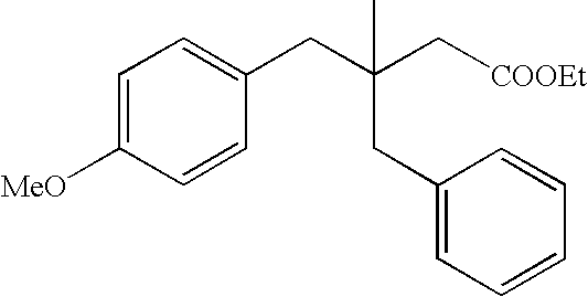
C1=C([MeO])C=CC(CC(C[COOEt])(CC2=CC=CC=C2)C)=C1
